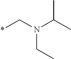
C(N(C(C)C)C*)C
